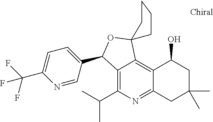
C1=C(C(F)(F)F)N=CC(C2C3=C(C(C)C)N=C4C(=C3C3(O2)CCCC3)C(O)CC(C)(C)C4)=C1
